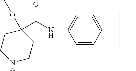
C1=CC(C(C)(C)C)=CC=C1NC(C1(OC)CCNCC1)=O
